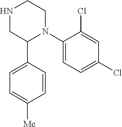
N1CC(C2=CC=C([Me])C=C2)N(C2=CC=C(Cl)C=C2Cl)CC1
